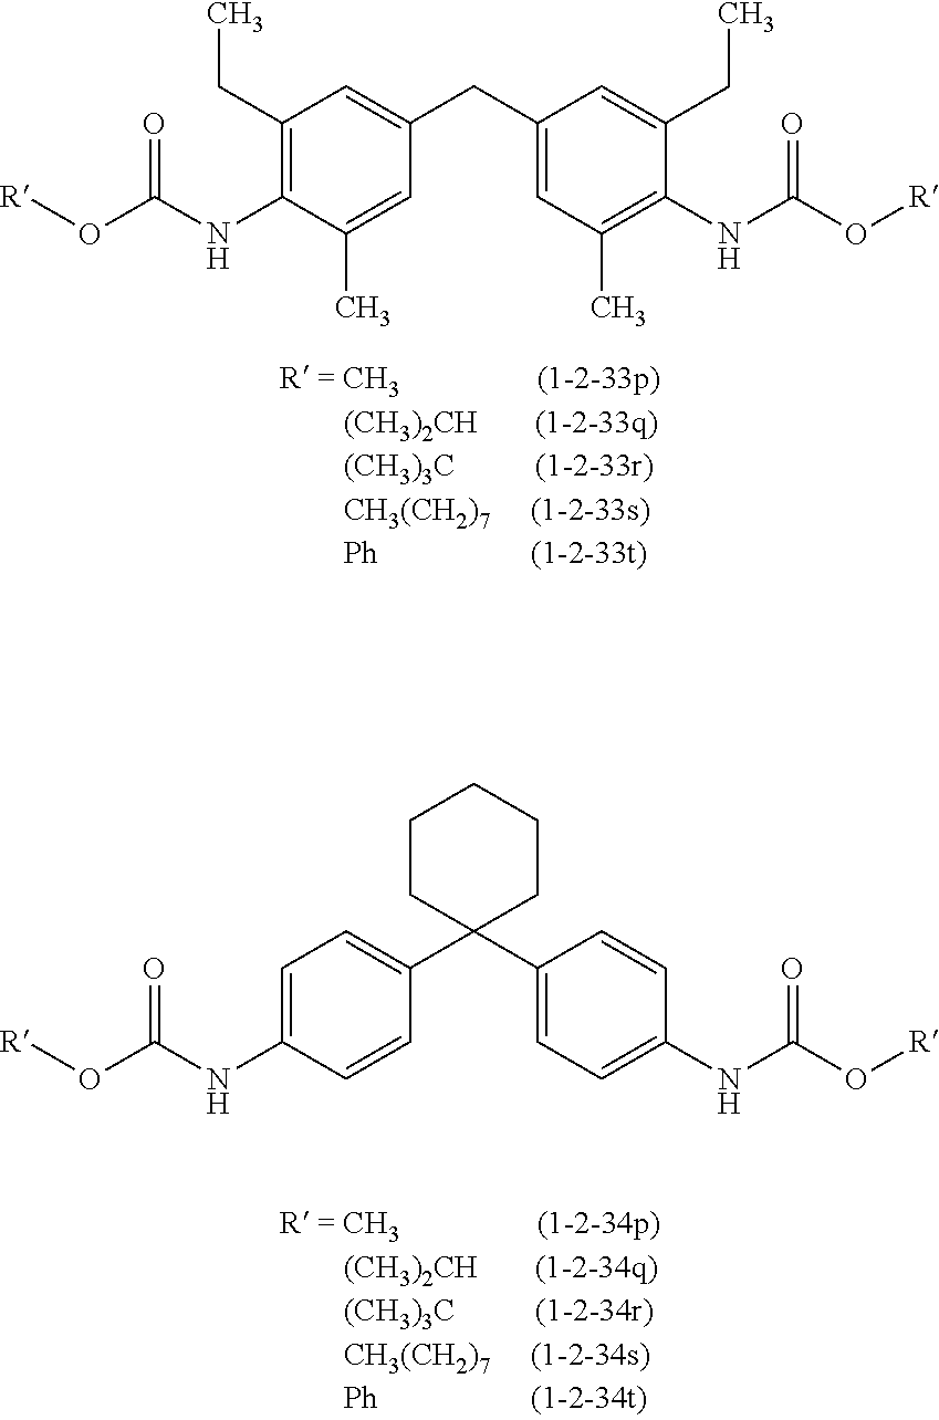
C1(CC)=C(NC(O[R])=O)C(C)=CC(CC2=CC(C)=C(NC(O[R])=O)C(CC)=C2)=C1.C1=C(NC(O[R])=O)C=CC(C2(C3=CC=C(NC(O[R])=O)C=C3)CCCCC2)=C1
